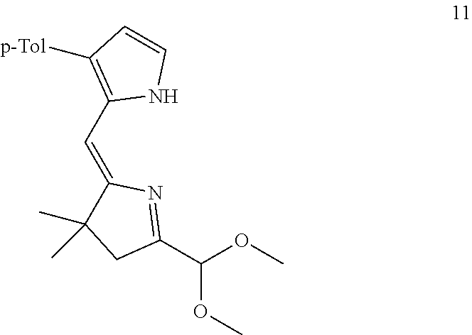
C(C1=C([p-Tol])C=CN1)=C1N=C(C(OC)OC)CC1(C)C
